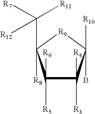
C1([R5])([R6])C([R3])([R4])C(B)([R10])[R9]C1([R8])C([R11])([R7])[R12]
